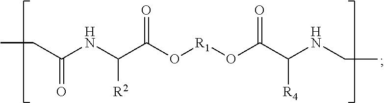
C(C(NC(C(O[R1]OC(C(NCC)[R4])=O)=O)[R2])=O)C
